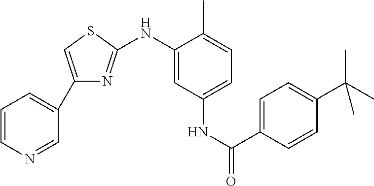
C1=CN=CC(C2=CSC(NC3=CC(NC(=O)C4=CC=C(C(C)(C)C)C=C4)=CC=C3C)=N2)=C1
